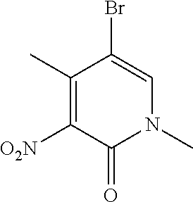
C1(C)=C([O2N])C(=O)N(C)C=C1Br
